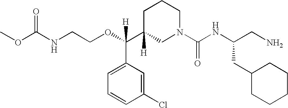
O(C(C1([H])CN(C(NC(CN)CC2CCCCC2)=O)CCC1)(C1=CC=CC(Cl)=C1)[H])CCNC(OC)=O
